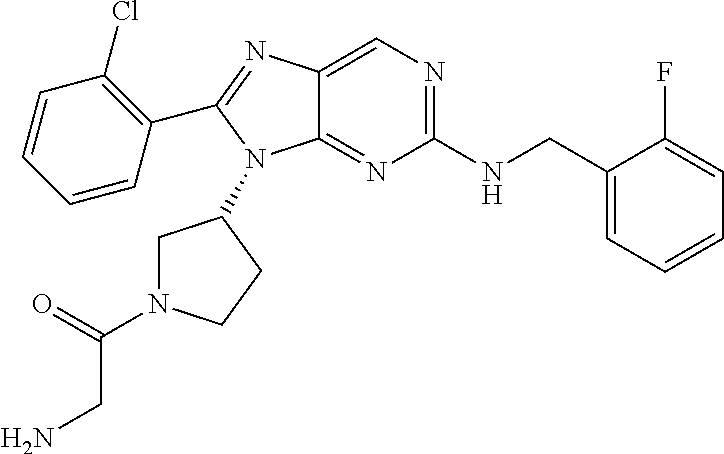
C1=CC(C2=NC3=CN=C(NCC4=CC=CC=C4F)N=C3N2C2CN(C(CN)=O)CC2)=C(Cl)C=C1
